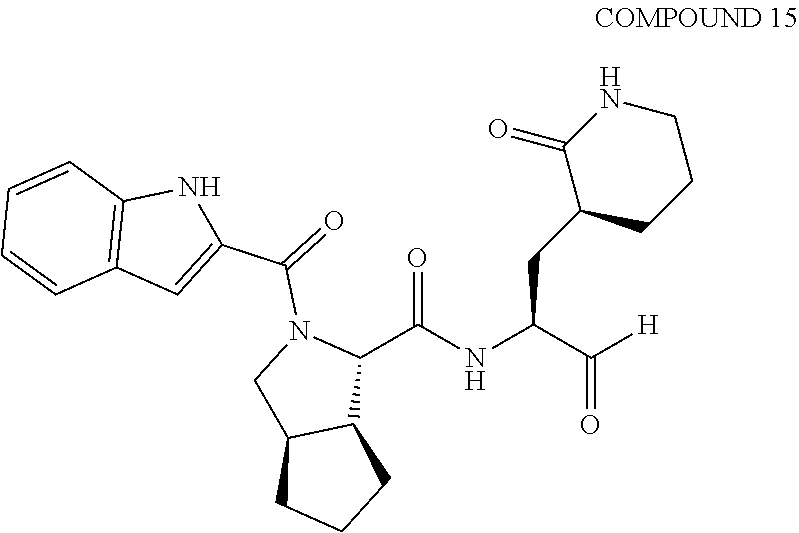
[H]C(C(NC(C1N(C(=O)C2=CC3=C(N2)C=CC=C3)CC2C1CCC2)=O)CC1CCCNC1=O)=O
